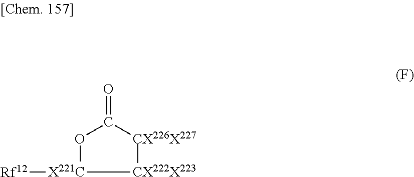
O1[X221C]([Rf12])[CX222X223][CX226X227]C1=O
